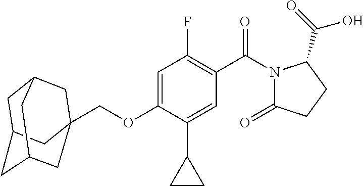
C1C2CC3CC(COC4=CC(F)=C(C(=O)N5C(=O)CCC5C(O)=O)C=C4C4CC4)(CC1C3)C2
